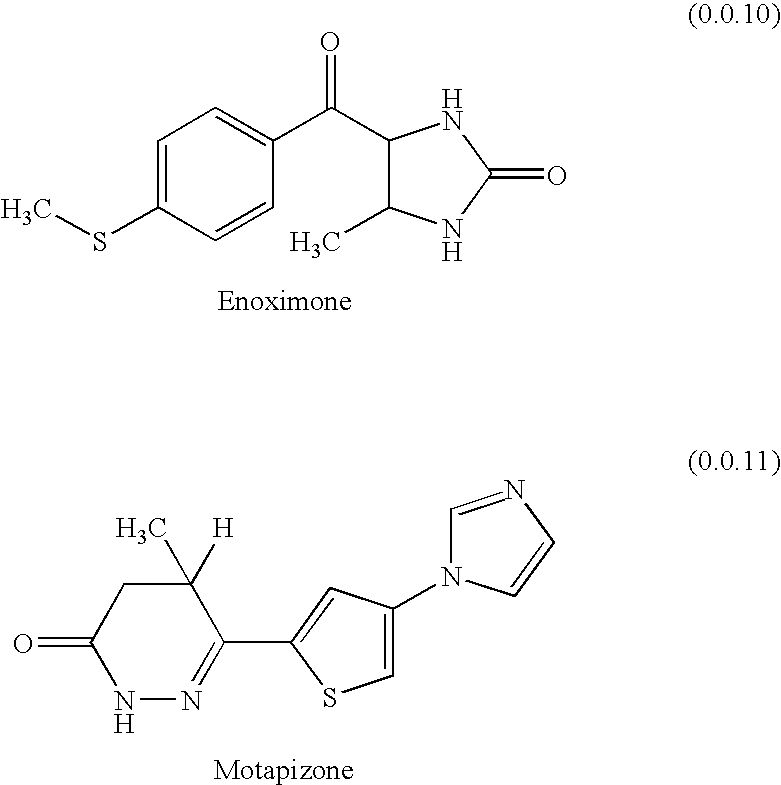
C1=C(SC)C=CC(C(C2C(C)NC(=O)N2)=O)=C1.N1N=C(C2=CC(N3C=NC=C3)=CS2)C([H])(C)CC1=O
